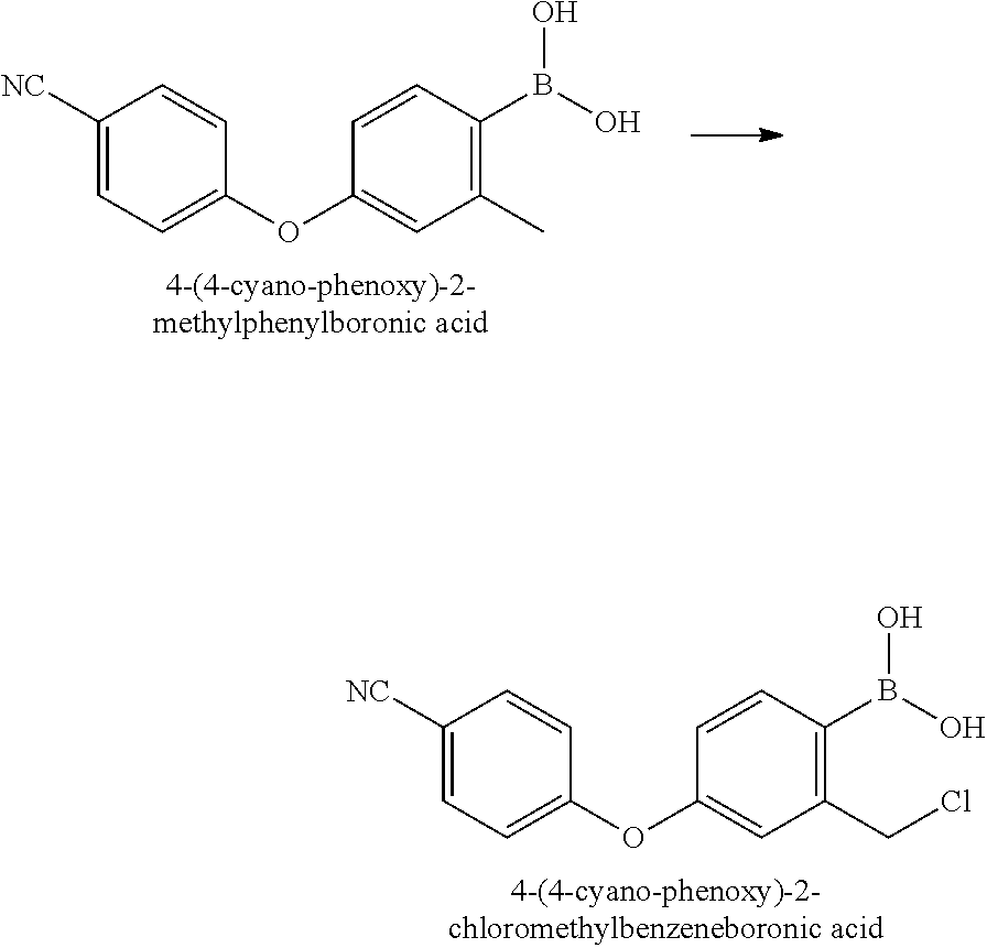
C1([NC])=CC=C(OC2=CC(C)=C(B(O)O)C=C2)C=C1.C1([NC])=CC=C(OC2=CC(CCl)=C(B(O)O)C=C2)C=C1
